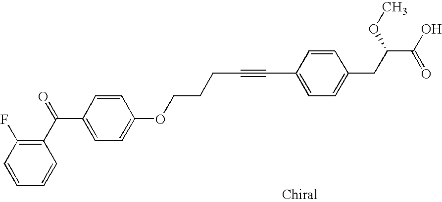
C1(C(=O)C2=C(F)C=CC=C2)=CC=C(OCCCC#CC2=CC=C(CC(OC)C(O)=O)C=C2)C=C1
